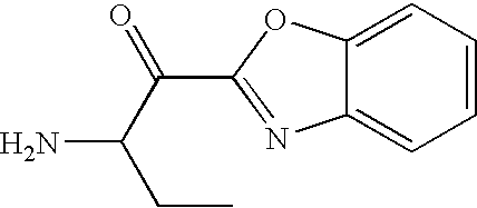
C12=CC=CC=C1OC(C(=O)C(N)CC)=N2
